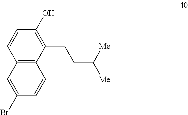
C12=C(C(CCC([Me])[Me])=C(O)C=C1)C=CC(Br)=C2
